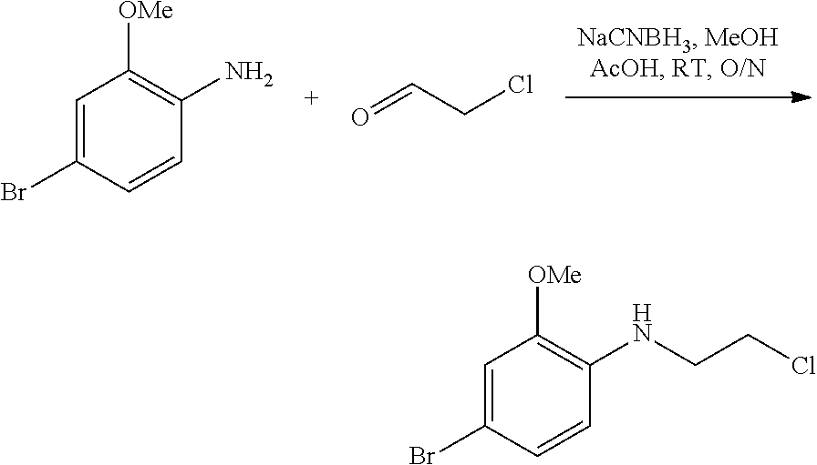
C1=C(Br)C=CC(N)=C1[OMe].O=CCCl.C1=C(Br)C=CC(NCCCl)=C1[OMe]
